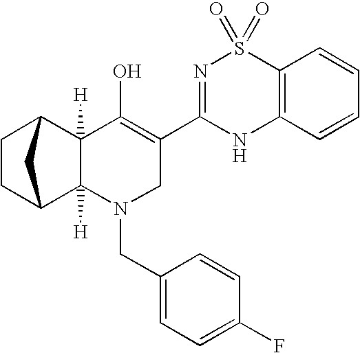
C12([H])C3CCC(C3)C1([H])C(O)=C(C1=NS(=O)(=O)C3=C(N1)C=CC=C3)CN2CC1=CC=C(F)C=C1
